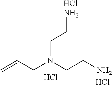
C=CCN(CCN)CCN.Cl.Cl.Cl
